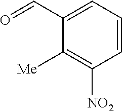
C1=CC=C(C=O)C([Me])=C1[NO2]
